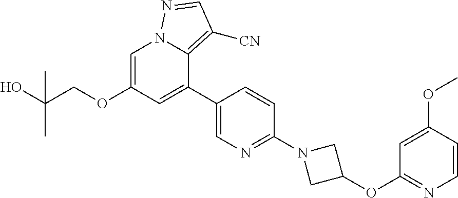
C1=C(OCC(O)(C)C)C=C(C2=CN=C(N3CC(OC4=NC=CC(OC)=C4)C3)C=C2)C2=C([CN])C=NN12
